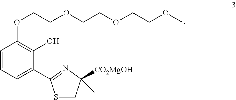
C(COCCOCCOC)OC1=C(O)C(C2=NC([CO2MgOH])(C)CS2)=CC=C1
